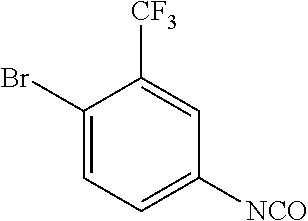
C1(Br)=CC=C([NCO])C=C1[CF3]
